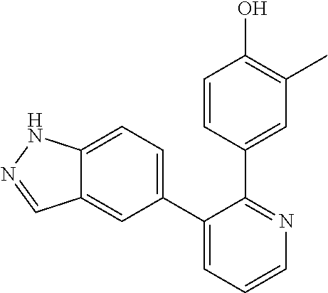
C12=CC=C(C3=CC=CN=C3C3=CC(C)=C(O)C=C3)C=C1C=NN2
